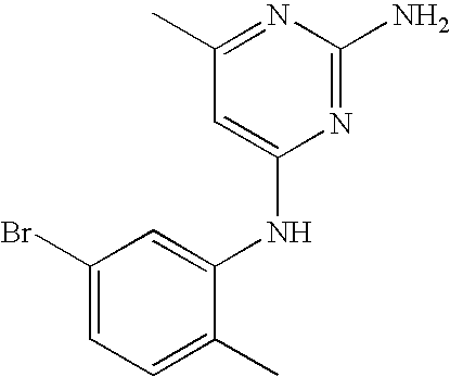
C1(Br)=CC=C(C)C(NC2=CC(C)=NC(N)=N2)=C1
